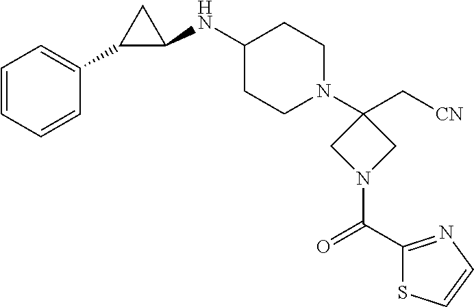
C1=CC=CC(C2C(NC3CCN(C4(C[CN])CN(C(C5=NC=CS5)=O)C4)CC3)C2)=C1
